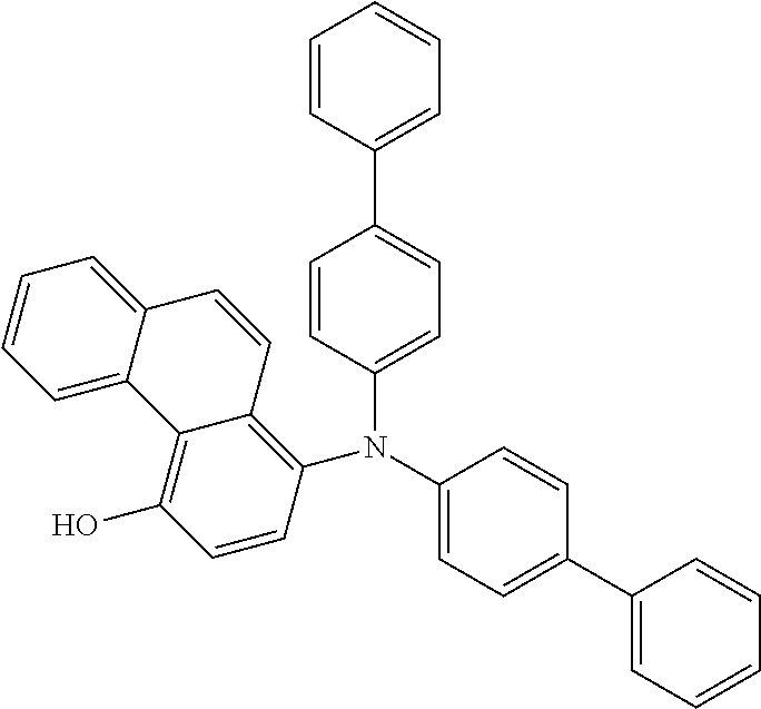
C1=CC(C2=CC=CC=C2)=CC=C1N(C1=C2C(=C(O)C=C1)C1=CC=CC=C1C=C2)C1=CC=C(C2=CC=CC=C2)C=C1
